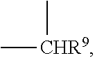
C[CHR9]C
